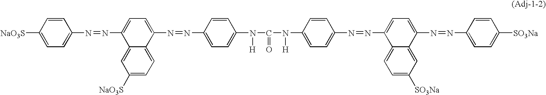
C1=C([NaO3S])C=CC(N=NC2=CC=C(N=NC3=CC=C(N(C(N([H])C4=CC=C(N=NC5=CC=C(N=NC6=CC=C([SO3Na])C=C6)C6=CC([SO3Na])=CC=C65)C=C4)=O)[H])C=C3)C3=CC=C([NaO3S])C=C23)=C1
